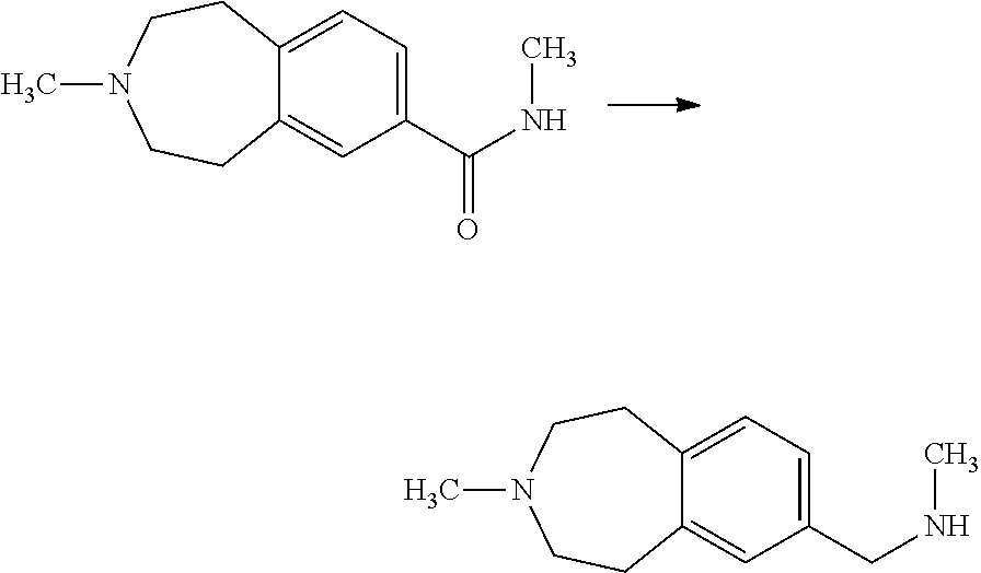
C1(CNC)=CC=C2C(=C1)CCN(C)CC2.C1(C(NC)=O)=CC=C2C(=C1)CCN(C)CC2
